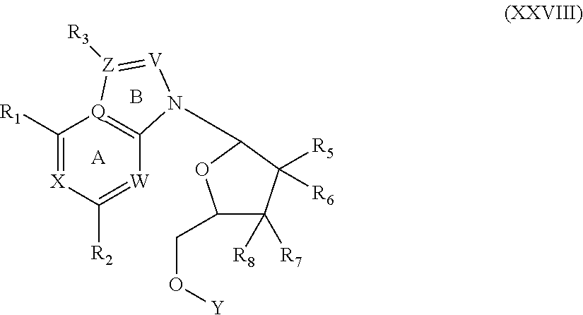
C1([R1])=[X]C([R2])=[W]C2=[Q]1[Z]([R3])=[V]N2C1C([R5])([R6])C([R8])([R7])C(CO[Y])O1.[A].B
